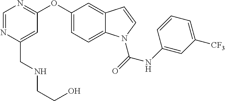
C(C1=CC(OC2=CC=C3C(=C2)C=CN3C(NC2=CC([CF3])=CC=C2)=O)=NC=N1)NCCO
